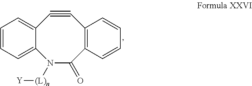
C1=CC=C2C(=C1)C#CC1=C(C(=O)N2[(L)n][Y])C=CC=C1
